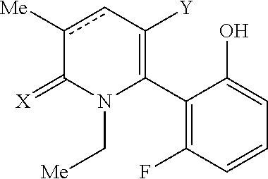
C1(C2=C([Y])cc([Me])C(=[X])N2C[Me])=C(F)C=CC=C1O
